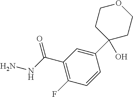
C1=CC(C2(O)CCOCC2)=CC(C(NN)=O)=C1F
